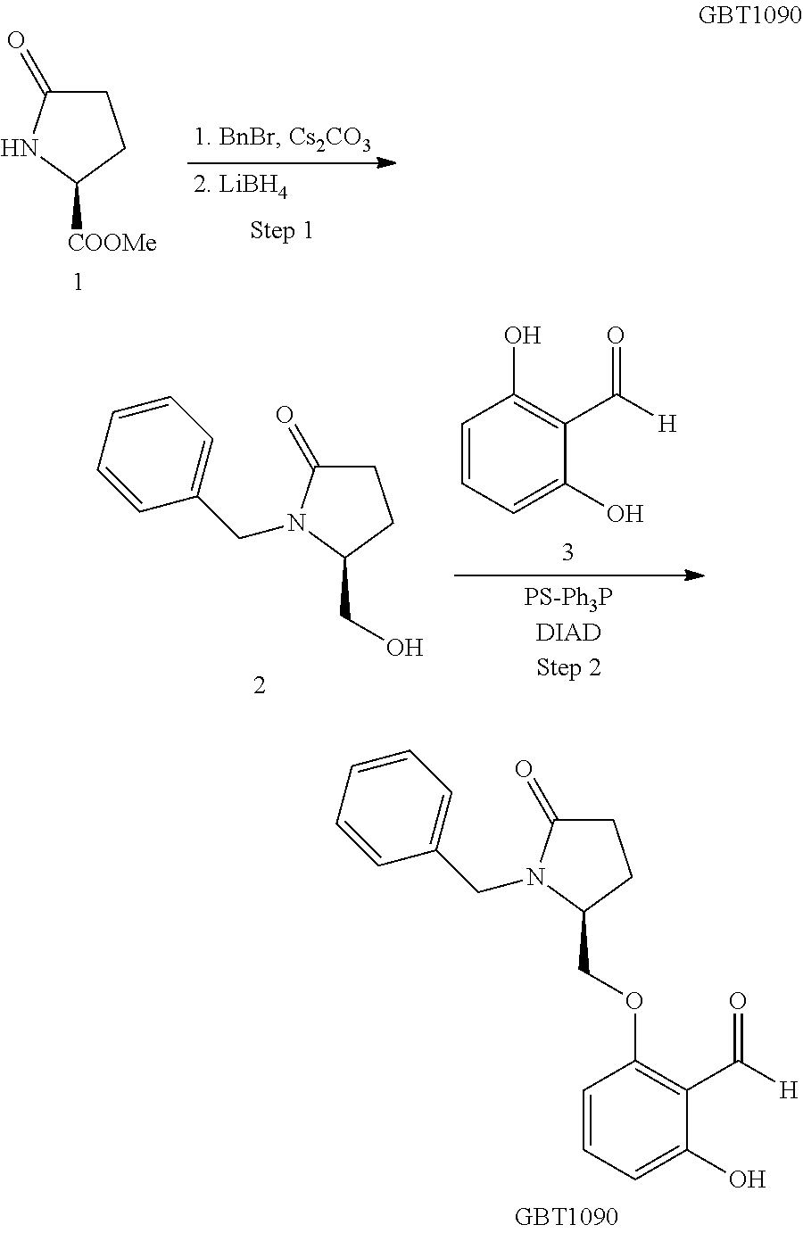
C1C(=O)N(CC2=CC=CC=C2)C(COC2=C(C([H])=O)C(O)=CC=C2)C1.C1C(=O)N(CC2=CC=CC=C2)C(CO)C1.C1=CC=C(O)C(C([H])=O)=C1O.C1C(=O)NC([COOMe])C1
